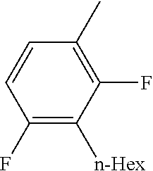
C1(F)=C([n-Hex])C(F)=C(C)C=C1
